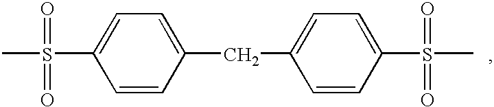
CS(C1=CC=C(CC2=CC=C(S(C)(=O)=O)C=C2)C=C1)(=O)=O
